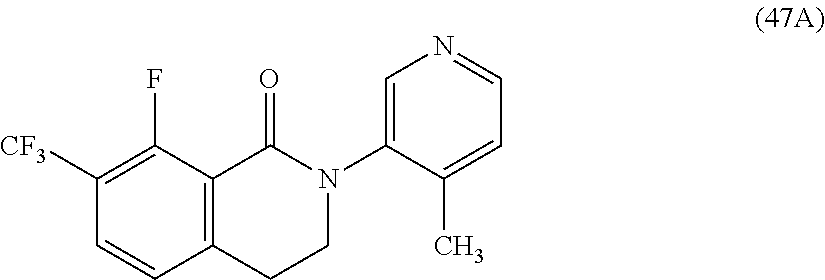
C12=C(C(=O)N(C3=CN=CC=C3C)CC1)C(F)=C([CF3])C=C2
